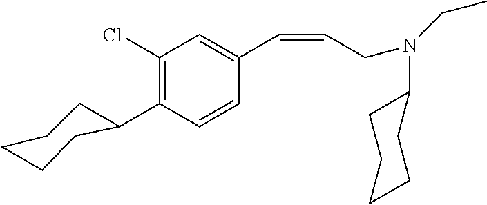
C1(Cl)=C(C2CCCCC2)C=CC(C=CCN(C2CCCCC2)CC)=C1
